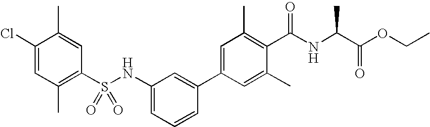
S(NC1=CC=CC(C2=CC(C)=C(C(NC(C(OCC)=O)C)=O)C(C)=C2)=C1)(=O)(=O)C1=C(C)C=C(Cl)C(C)=C1
